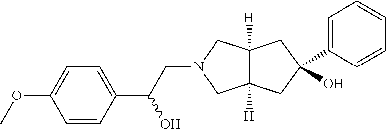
C1=CC(C(CN2CC3([H])C([H])(C2)CC(O)(C2=CC=CC=C2)C3)O)=CC=C1OC
